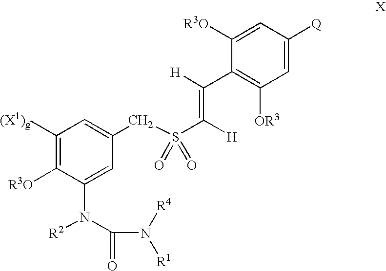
[R3O]C1=C([(X1)g])C=C(CS(C(=C([H])C2=C([OR3])C=C([Q])C=C2[R3O])[H])(=O)=O)C=C1N([R2])C(=O)N([R4])[R1]
